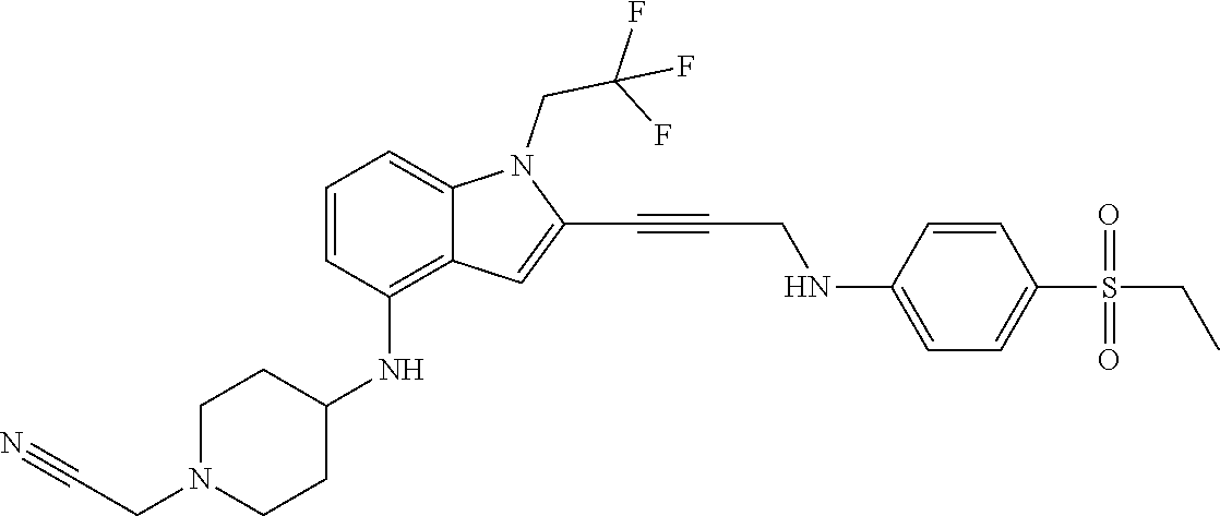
C(C#CC1=CC2=C(NC3CCN(CC#N)CC3)C=CC=C2N1CC(F)(F)F)NC1=CC=C(S(CC)(=O)=O)C=C1
